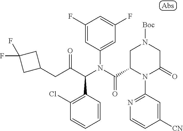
C1(F)=CC(N(C(=O)C2N(C3=NC=CC([CN])=C3)C(=O)CN([Boc])C2)C(C(CC2CC(F)(F)C2)=O)C2=C(Cl)C=CC=C2)=CC(F)=C1
